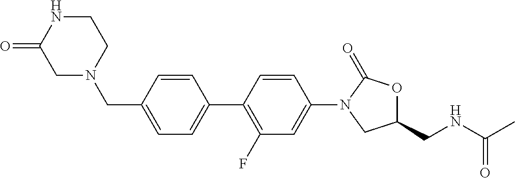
C1=C(C2=C(F)C=C(N3CC(CNC(C)=O)OC3=O)C=C2)C=CC(CN2CCNC(=O)C2)=C1
